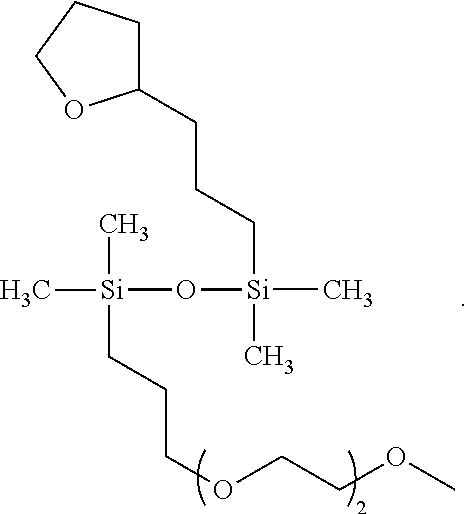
C1(CCC[Si](C)(C)O[Si](C)(C)CCCOCCOC)CCCO1
